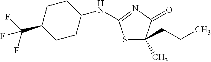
S1C(C)(CCC)C(=O)N=C1NC1CCC(C(F)(F)F)CC1
